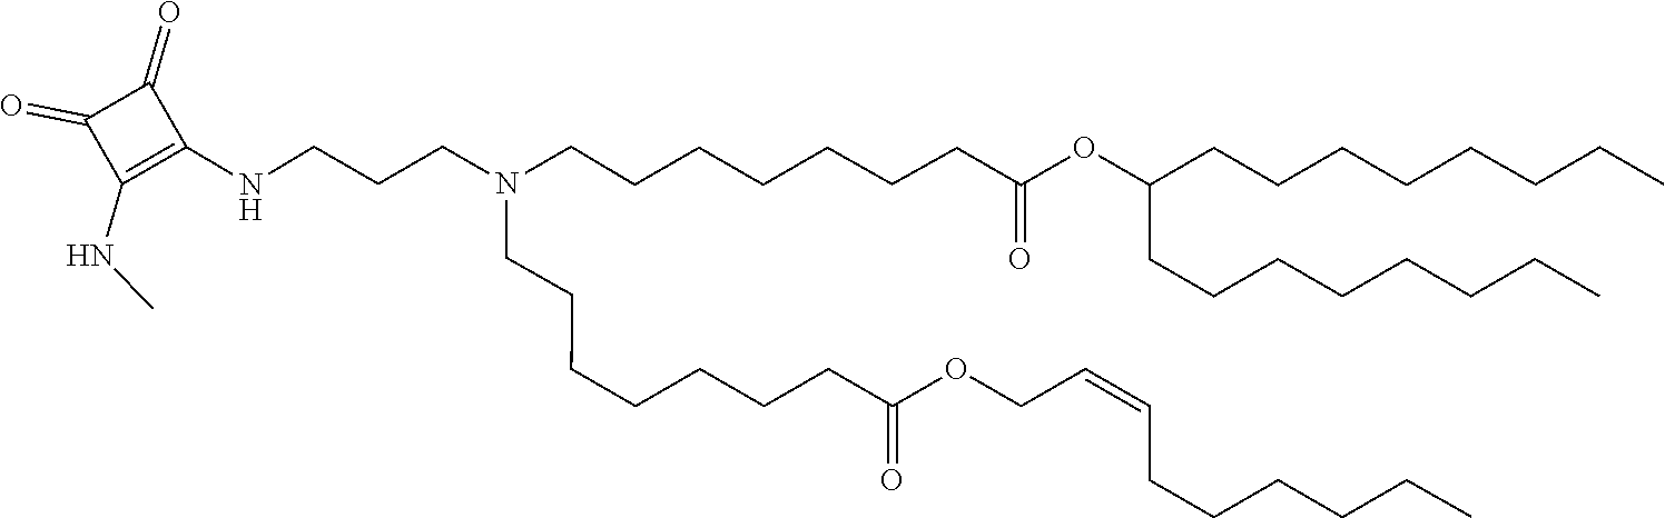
C(C(=O)OCC=CCCCCCC)CCCCCCN(CCCCCCCC(=O)OC(CCCCCCCC)CCCCCCCC)CCCNC1=C(NC)C(=O)C1=O
